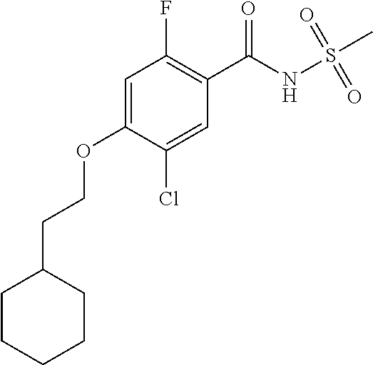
C1(F)=C(C(NS(C)(=O)=O)=O)C=C(Cl)C(OCCC2CCCCC2)=C1
